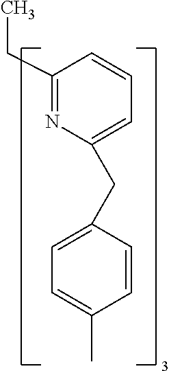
C1(CC)=NC(CC2=CC=C(C)C=C2)=CC=C1
